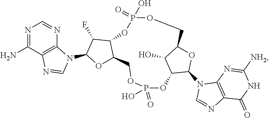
N1=C(N)C2=C(N=C1)N(C1OC3C(C1F)OP(O)(=O)OCC1OC(N4C=NC5=C4N=C([NH2])NC5=O)C(OP(=O)(O)OC3)C1O)C=N2
